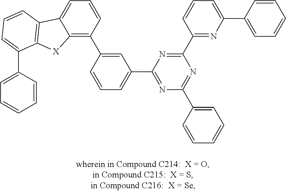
C12=C(C3=CC(C4=NC(C5=CC=CC=C5)=NC(C5=NC(C6=CC=CC=C6)=CC=C5)=N4)=CC=C3)C=CC=C1C1=C([X]2)C(C2=CC=CC=C2)=CC=C1
